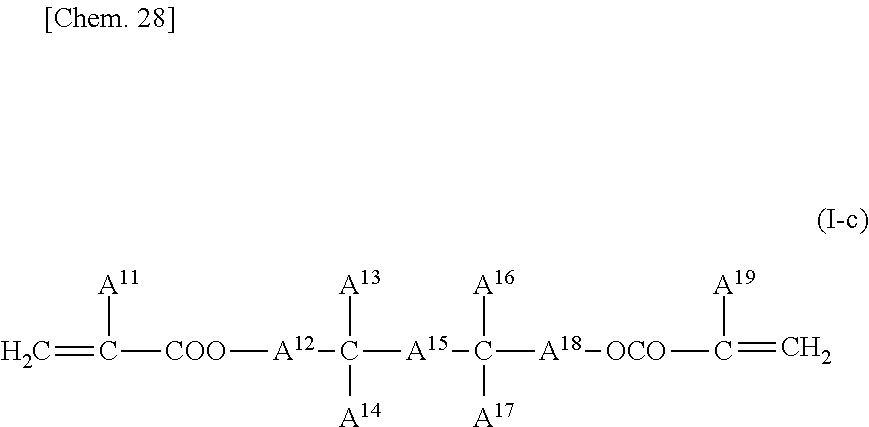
C=C([A11])[COO][A12]C([A13])([A14])[A15]C([A16])([A17])[A18][OCO]C([A19])=C
